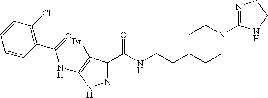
C1(C(=O)NC2=C(Br)C(C(NCCC3CCN(C4=NCCN4)CC3)=O)=NN2)=C(Cl)C=CC=C1
